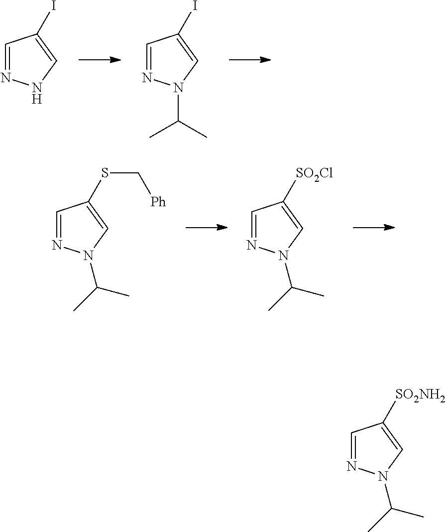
C1=NNC=C1I.C1=NN(C(C)C)C=C1I.C1=NN(C(C)C)C=C1SC[Ph].C1=NN(C(C)C)C=C1[SO2Cl].C1=NN(C(C)C)C=C1[SO2NH2]
